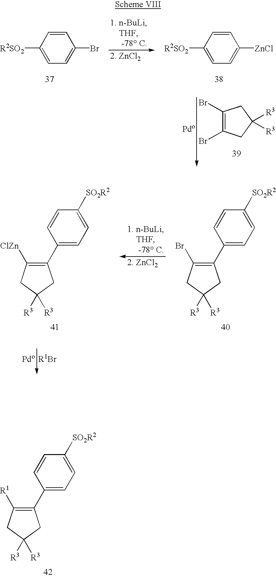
C1(C2=CC=C([SO2R2])C=C2)=C([R1])CC([R3])([R3])C1.[R2SO2]C1=CC=C([ZnCl])C=C1.[R2SO2]C1=CC=C(Br)C=C1.C1(Br)=C(Br)CC([R3])([R3])C1.C1(C2=CC=C([SO2R2])C=C2)=C([ClZn])CC([R3])([R3])C1.C1(C2=CC=C([SO2R2])C=C2)=C(Br)CC([R3])([R3])C1
